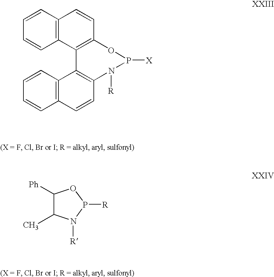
C1=CC=CC2=C1C=CC1=C2C2=C(C=CC3=C2C=CC=C3)N([R])P([X])O1.C1([Ph])C(C)N([R])P([R])O1
